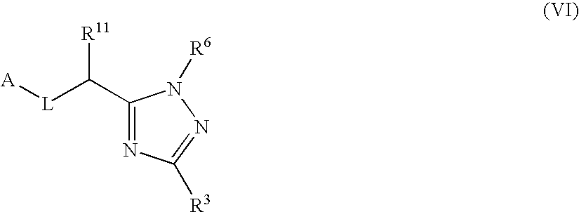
C1(C([L][A])[R11])=NC([R3])=NN1[R6]
